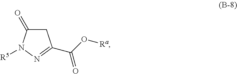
O=C1CC(C(O[Ra])=O)=NN1[R5]
